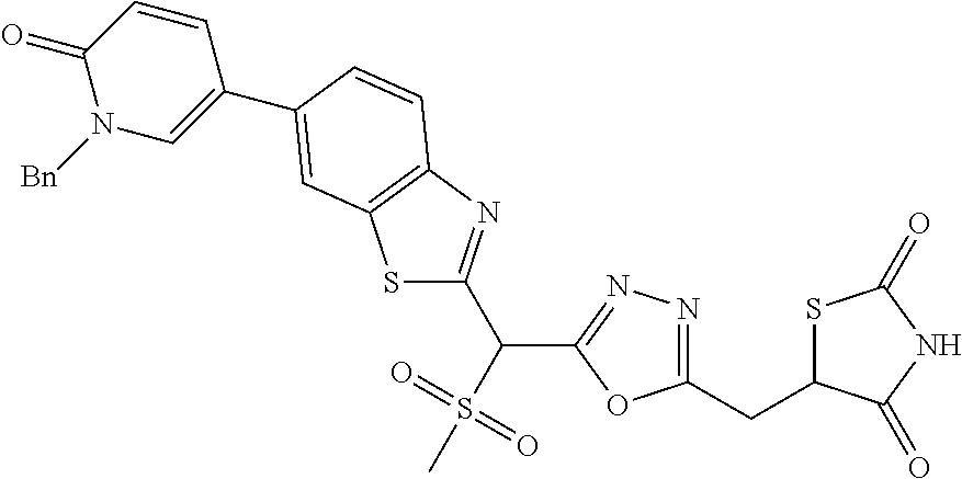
S1C(C(S(C)(=O)=O)C2=NN=C(CC3SC(=O)NC3=O)O2)=NC2=C1C=C(C1=CN([Bn])C(=O)C=C1)C=C2
